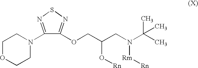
C1OCCN(C2=NSN=C2OCC(CN(C(C)(C)C)[Rm][Rn])O[Rn])C1
